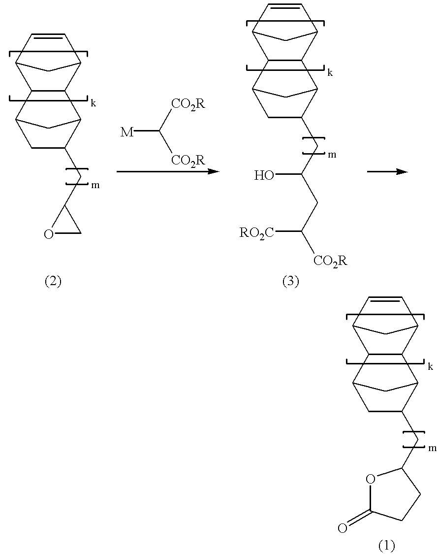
C12C(C3C=CC1C3)C1C(CC3OC3)CC2C1.[M]C([CO2R])[CO2R].C12C(C3C=CC1C3)C1C(CC(CC([CO2R])[RO2C])O)CC2C1.C12C(C3C=CC1C3)C1C(CC3OC(=O)CC3)CC2C1
